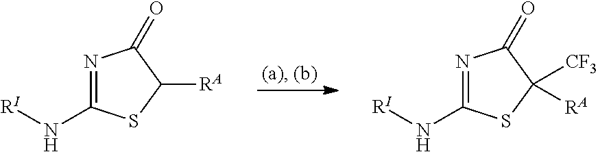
N1=C(N[RI])SC([CF3])([RA])C1=O.N1=C(N[RI])SC([RA])C1=O
